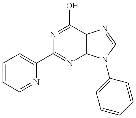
C1(C2=NC3=C(C(O)=N2)N=CN3C2=CC=CC=C2)=CC=CC=N1
